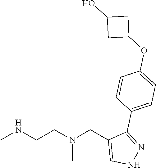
CNCCN(CC1=CNN=C1C1=CC=C(OC2CC(O)C2)C=C1)C
